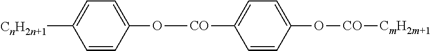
C1=CC(O[CO]C2=CC=C(O[CO][CmH2m+1])C=C2)=CC=C1[CnH2n+1]
